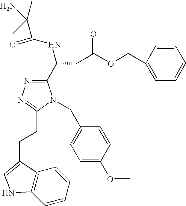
N1(CC2=CC=C(OC)C=C2)C(C(CC(OCC2=CC=CC=C2)=O)NC(=O)C(C)(C)N)=NN=C1CCC1=CNC2=C1C=CC=C2
